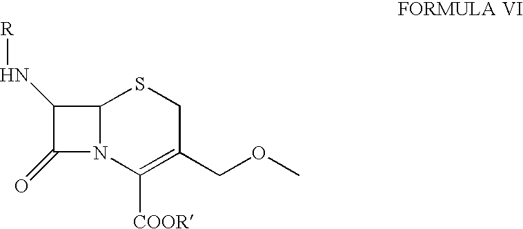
N(C1C(=O)N2C1SCC(COC)=C2[COOR])[R]
